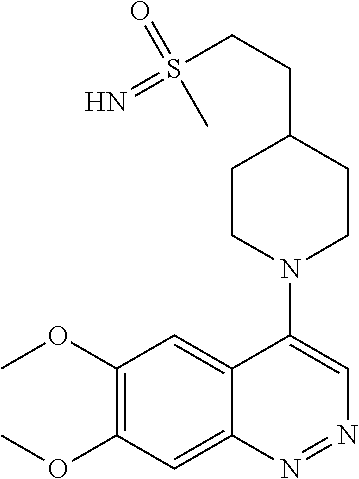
C12=CC(OC)=C(OC)C=C1N=NC=C2N1CCC(CCS(=N)(=O)C)CC1
